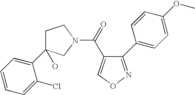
C1=CC=C(C2(O)CCN(C(=O)C3=CON=C3C3=CC=C(OC)C=C3)C2)C(Cl)=C1
